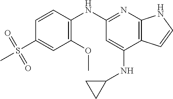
CS(C1=CC(OC)=C(NC2=NC3=C(C(NC4CC4)=C2)C=CN3)C=C1)(=O)=O
